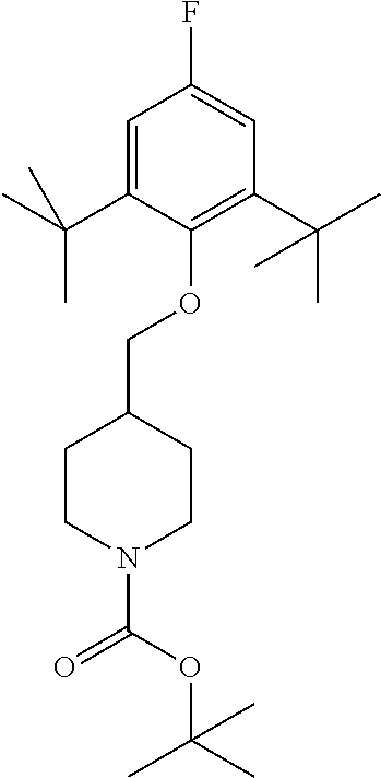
C1=C(C(C)(C)C)C(OCC2CCN(C(OC(C)(C)C)=O)CC2)=C(C(C)(C)C)C=C1F
